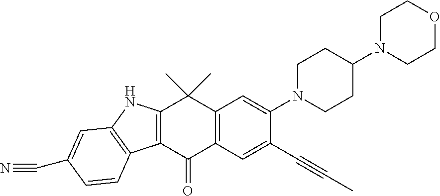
C12=C(C(=O)C3=C(C1(C)C)C=C(N1CCC(N4CCOCC4)CC1)C(C#CC)=C3)C1=C(N2)C=C(C#N)C=C1
